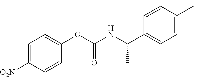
C1=C([O2N])C=CC(OC(=O)NC(C2=CC=C(C)C=C2)C)=C1
